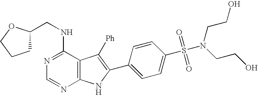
N1=C(NCC2CCCO2)C2=C(N=C1)NC(C1=CC=C(S(N(CCO)CCO)(=O)=O)C=C1)=C2[Ph]
